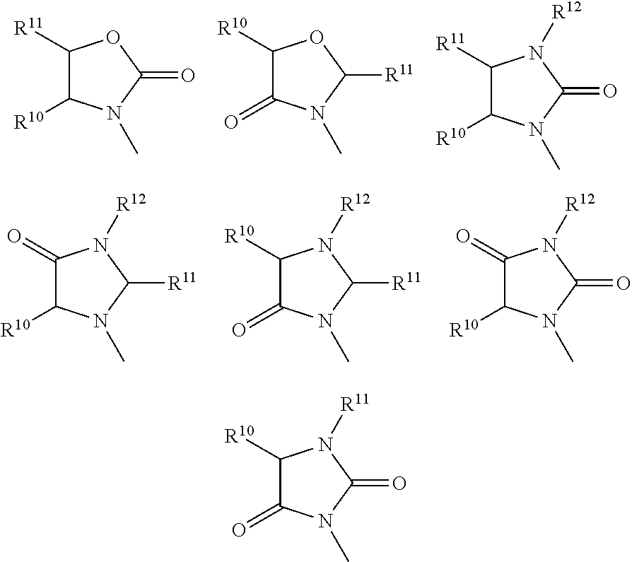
C1([R11])C([R10])N(C)C(=O)O1.C1([R10])C(=O)N(C)C([R11])O1.C1([R11])C([R10])N(C)C(=O)N1[R12].C1(=O)C([R10])N(C)C([R11])N1[R12].C1([R10])C(=O)N(C)C([R11])N1[R12].C1(=O)C([R10])N(C)C(=O)N1[R12].C1([R10])C(=O)N(C)C(=O)N1[R11]
